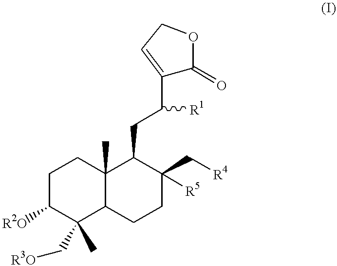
C1C([R2O])C(C[R3O])(C)C2C(C)(C1)C(CC(C1=CCOC1=O)[R1])C(C[R4])([R5])CC2
